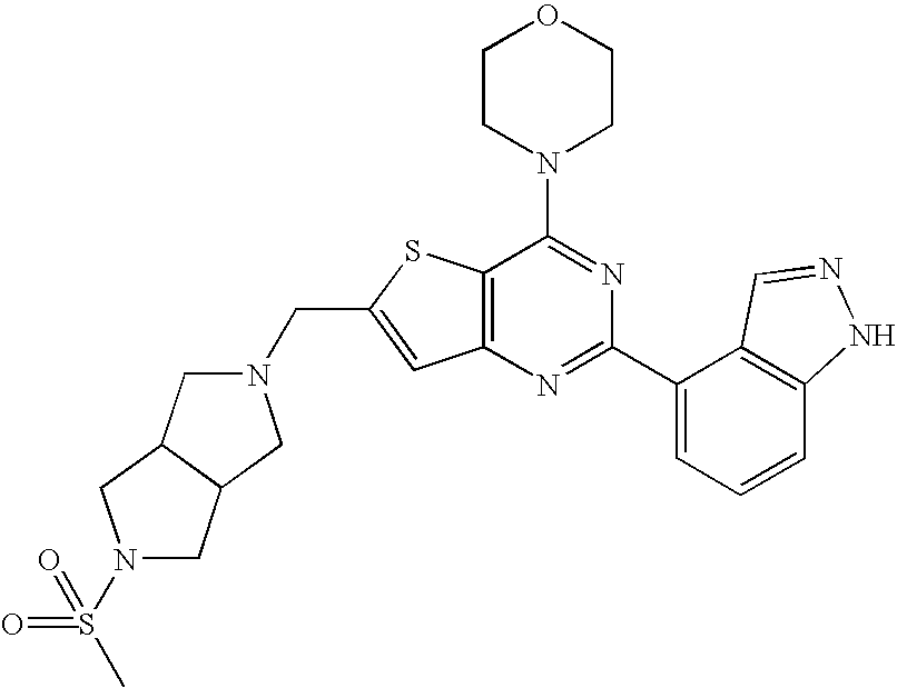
C1CN(C2=NC(C3=CC=CC4=C3C=NN4)=NC3=C2SC(CN2CC4C(C2)CN(S(C)(=O)=O)C4)=C3)CCO1
